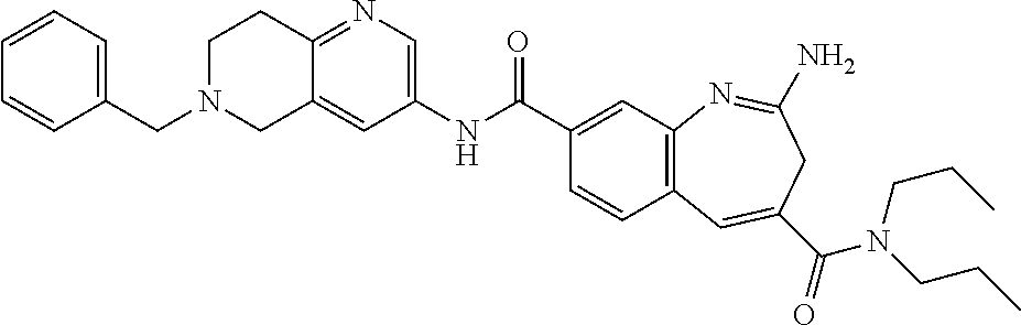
N1=C2C(=CC(NC(C3=CC4=C(C=C3)C=C(C(=O)N(CCC)CCC)CC(N)=N4)=O)=C1)CN(CC1=CC=CC=C1)CC2
